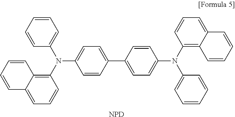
C1=C(N(C2=C3C(=CC=C2)C=CC=C3)C2=CC=CC=C2)C=CC(C2=CC=C(N(C3=C4C(=CC=C3)C=CC=C4)C3=CC=CC=C3)C=C2)=C1.[NPD]
